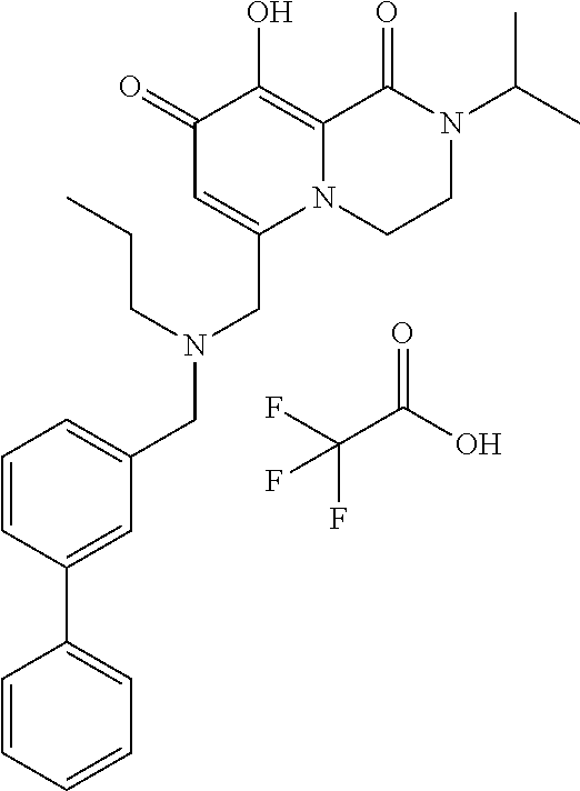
O=C(O)C(F)(F)F.C1(=O)C=C(CN(CC2=CC=CC(C3=CC=CC=C3)=C2)CCC)N2C(=C1O)C(=O)N(C(C)C)CC2
